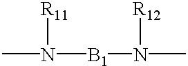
CN([B1]N(C)[R12])[R11]
